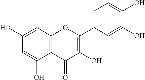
C1(O)=CC2=C(C(O)=C1)C(=O)C(O)=C(C1=CC=C(O)C(O)=C1)O2
